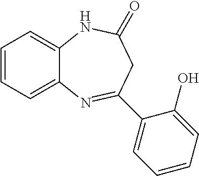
C12=CC=CC=C1N=C(C1=CC=CC=C1O)CC(=O)N2
